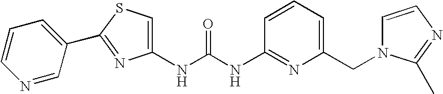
N(C(=O)NC1=NC(CN2C=CN=C2C)=CC=C1)C1=CSC(C2=CC=CN=C2)=N1
